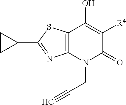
C12=C(N(CC#C)C(=O)C([R4])=C1O)N=C(C1CC1)S2
